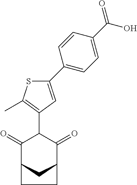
C1(=O)C2CC(C(=O)C1C1=C(C)SC(C3=CC=C(C(O)=O)C=C3)=C1)CC2
